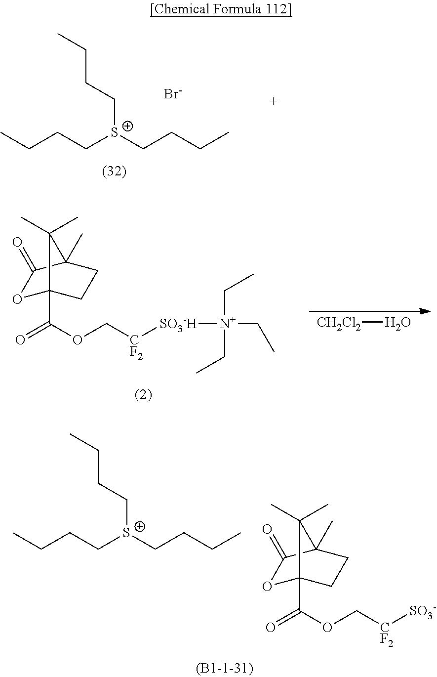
[CH2Cl2]O.O1C2(C(OC[CF2][SO3-H][N+](CC)(CC)CC)=O)CCC(C)(C1=O)C2(C)C.[Br-].C(CC[S+](CCCC)CCCC)C.O1C2(C(OC[CF2][SO3-])=O)CCC(C)(C1=O)C2(C)C.C(CC[S+](CCCC)CCCC)C
